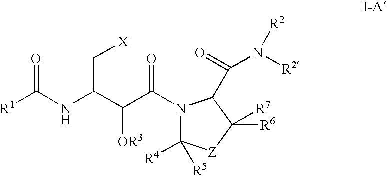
N(C(C(C(=O)N1C([R4])([R5])[Z]C([R7])([R6])C1C(=O)N([R2])[R2])[OR3])C[X])C([R1])=O
